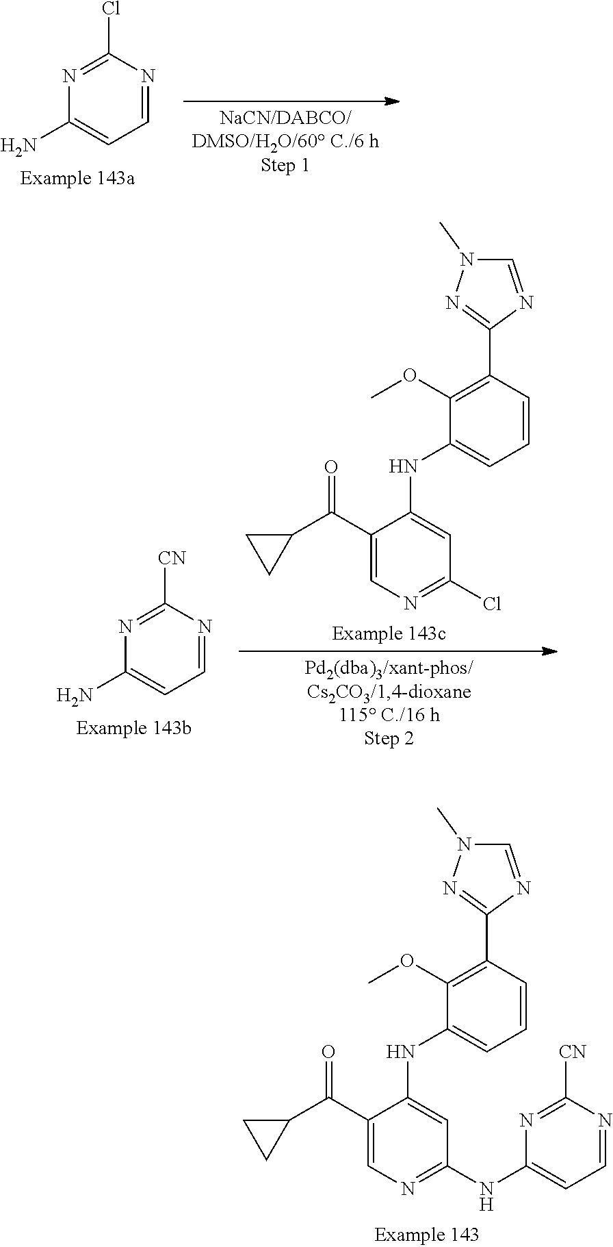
N1=C(Cl)N=CC=C1N.N1=C([CN])N=CC=C1N.C1=C(C(C2CC2)=O)C(NC2=CC=CC(C3=NN(C)C=N3)=C2OC)=CC(Cl)=N1.C1=C(C(C2CC2)=O)C(NC2=CC=CC(C3=NN(C)C=N3)=C2OC)=CC(NC2=CC=NC([CN])=N2)=N1
